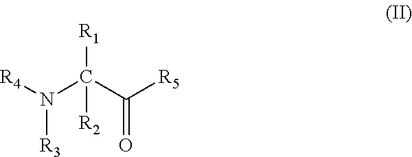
N(C(C([R5])=O)([R1])[R2])([R4])[R3]
